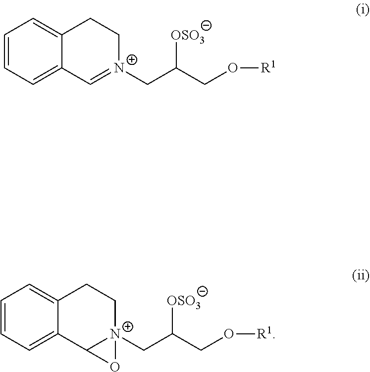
C12=CC=CC=C1CC[N+](CC(CO[R1])[OSO3])=C2.C12=CC=CC=C1CC[N+]1(CC(CO[R1])[OSO3])C2O1
